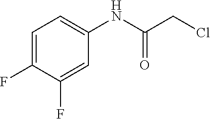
C1=C(F)C(F)=CC(NC(CCl)=O)=C1
